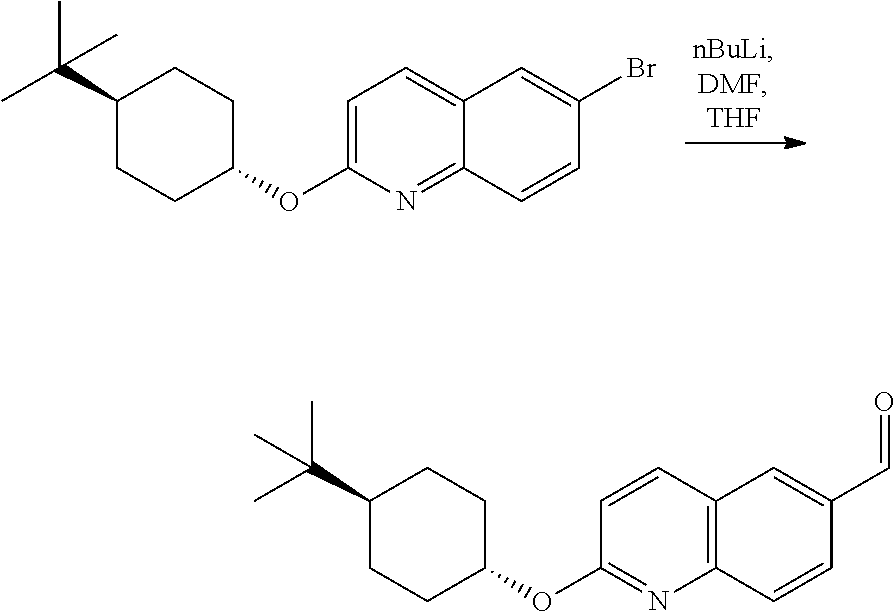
C1=C(OC2CCC(C(C)(C)C)CC2)N=C2C(=C1)C=C(Br)C=C2.C1=CC2=C(N=C1OC1CCC(C(C)(C)C)CC1)C=CC(C=O)=C2
